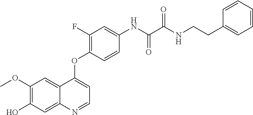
C1(OC)=C(O)C=C2C(=C1)C(OC1=C(F)C=C(NC(C(NCCC3=CC=CC=C3)=O)=O)C=C1)=CC=N2
